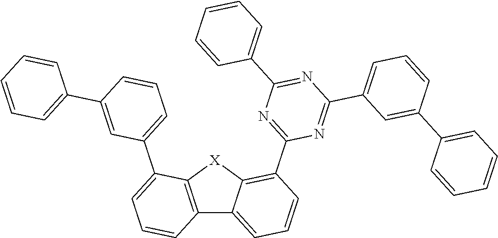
C12=C([X]C3=C(C4=NC(C5=CC=CC=C5)=NC(C5=CC=CC(C6=CC=CC=C6)=C5)=N4)C=CC=C13)C(C1=CC=CC(C3=CC=CC=C3)=C1)=CC=C2
